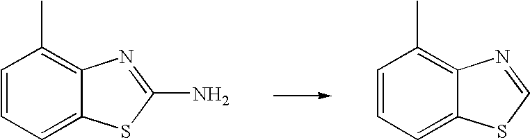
C1=CC=C2C(=C1C)N=C(N)S2.C1=CC=C2C(=C1C)N=CS2
